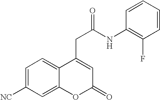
C1=C([NC])C=C2C(=C1)C(CC(=O)NC1=C(F)C=CC=C1)=CC(=O)O2
